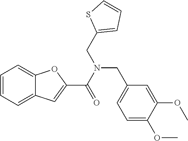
C1=CC=C2C(=C1)OC(C(N(CC1=CC=C(OC)C(OC)=C1)CC1=CC=CS1)=O)=C2
